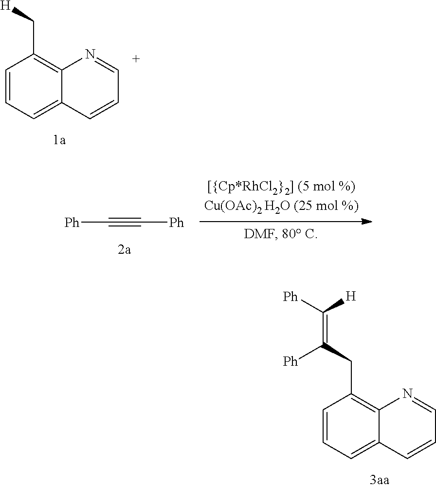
C1=CC=C2C(=C1C[H])N=CC=C2.[Ph]C#C[Ph].C1=CC=C2C(=C1CC(=C([Ph])[H])[Ph])N=CC=C2
